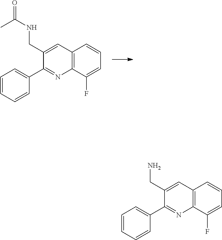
C12=C(C=CC=C1F)C=C(CNC(=O)C)C(C1=CC=CC=C1)=N2.C12=C(C=CC=C1F)C=C(CN)C(C1=CC=CC=C1)=N2
